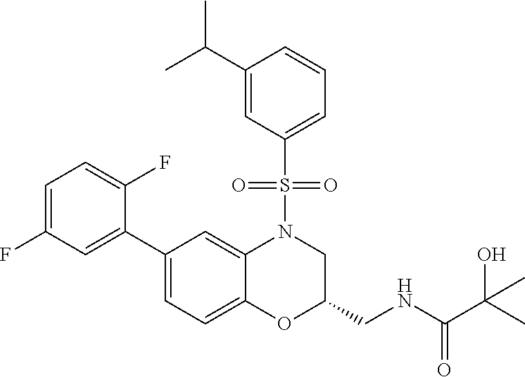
C1=C(F)C=C(C2=CC=C3C(=C2)N(S(C2=CC=CC(C(C)C)=C2)(=O)=O)CC(CNC(C(C)(O)C)=O)O3)C(F)=C1
